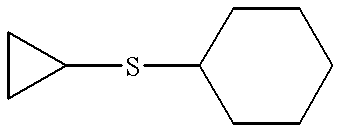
C1CC1SC1CCCCC1
